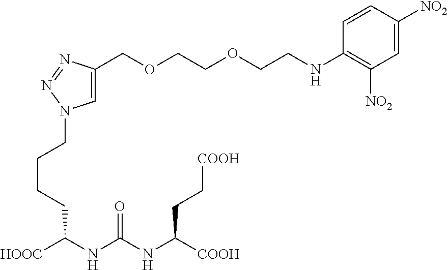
[HOOC]C(NC(NC([COOH])CC[COOH])=O)CCCCN1C=C(COCCOCCNC2=C([NO2])C=C([NO2])C=C2)N=N1
